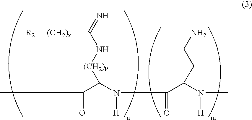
C(=O)(C(N([H])C(=O)C(N([H])C)CCN)[(CH2)P]NC(=N)[(CH2)x][R2])C
